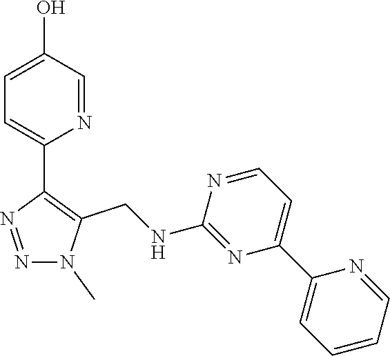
C1=C(O)C=NC(C2=C(CNC3=NC(C4=CC=CC=N4)=CC=N3)N(C)N=N2)=C1
